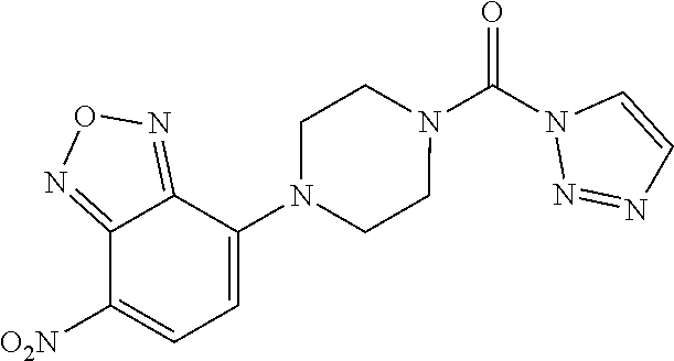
O=C(N1N=NC=C1)N1CCN(C2=CC=C([O2N])C3=NON=C23)CC1
